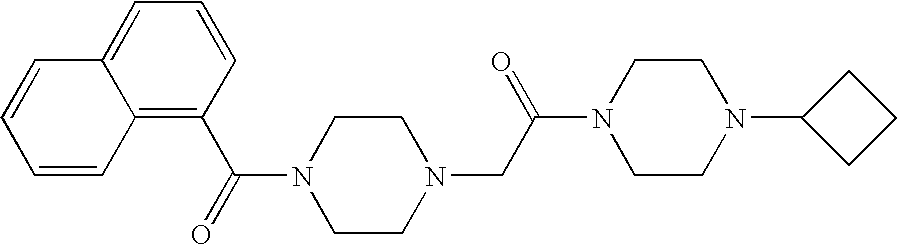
C12=C(C(=O)N3CCN(CC(N4CCN(C5CCC5)CC4)=O)CC3)C=CC=C1C=CC=C2
